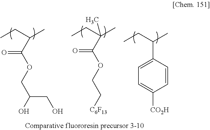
CCC(C)C(=O)OCC(CO)O.CCC(C)(C(=O)OCC[C6F13])C.CCC(C)C1=CC=C([CO2H])C=C1
